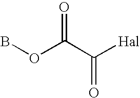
BOC(C([Hal])=O)=O
